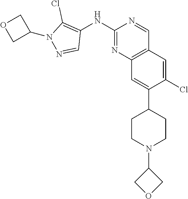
C12=C(C=C(Cl)C(C3CCN(C4COC4)CC3)=C1)C=NC(NC1=C(Cl)N(C3COC3)N=C1)=N2
